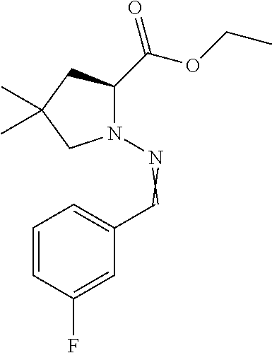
C1(C(=O)OCC)N(N=CC2=CC=CC(F)=C2)CC(C)(C)C1
